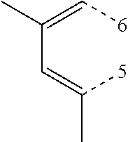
[6]C=C(C=C([5])C)C
